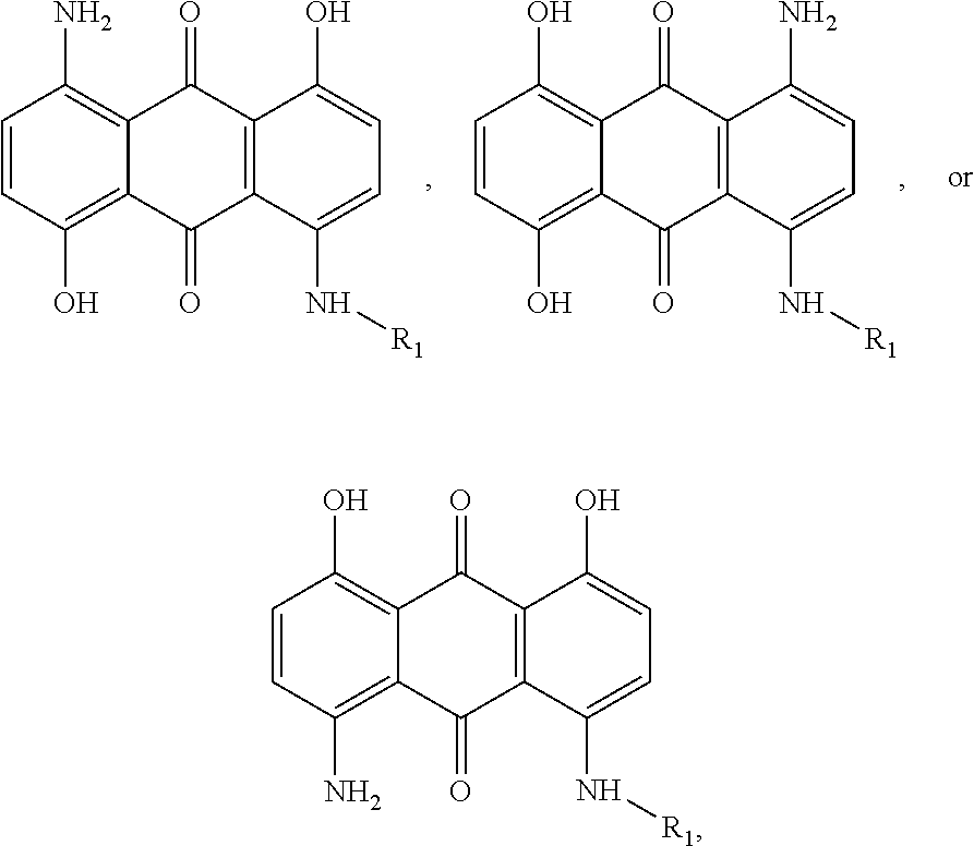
C1=CC(N)=C2C(=C1O)C(=O)C1=C(C2=O)C(N[R1])=CC=C1O.C1=CC(O)=C2C(=C1O)C(=O)C1=C(C2=O)C(N[R1])=CC=C1N.C1=CC(O)=C2C(=C1N)C(=O)C1=C(C2=O)C(N[R1])=CC=C1O
